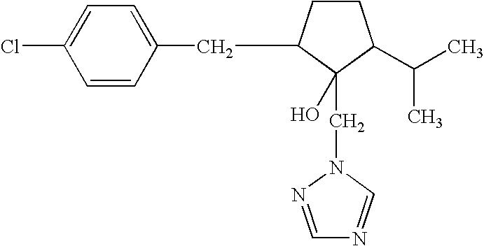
C(N1C=NC=N1)C1(O)C(CC2=CC=C(Cl)C=C2)CCC1C(C)C
